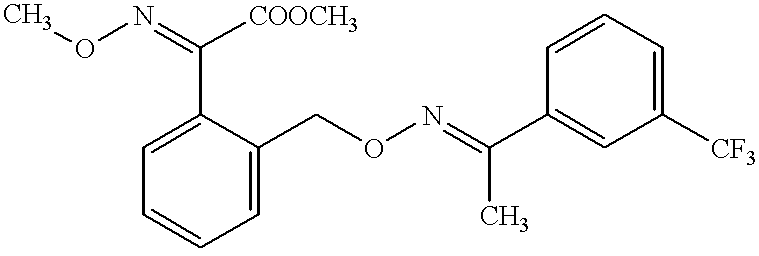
CON=C([COOCH3])C1=CC=CC=C1CON=C(C1=CC([CF3])=CC=C1)C
